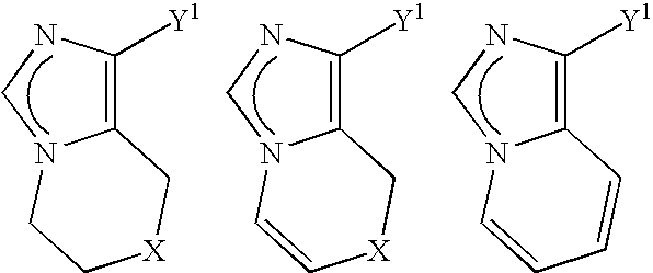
C12=C([Y1])NCN1CC[X]C2.C12=C([Y1])NCN1C=C[X]C2.C12=C([Y1])NCN1C=CC=C2
